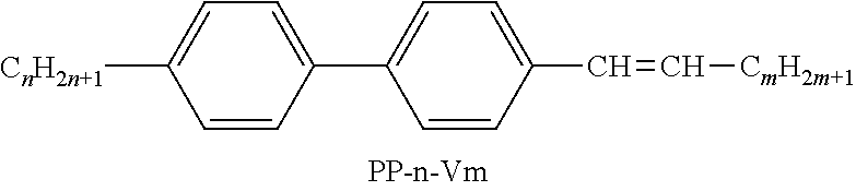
C1=C([CnH2n+1])C=CC(C2=CC=C(C=C[CmH2m+1])C=C2)=C1
